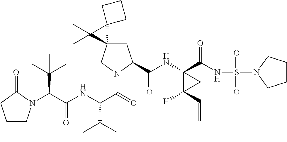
C1C2(CN(C(=O)C(NC(C(C(C)(C)C)N3CCCC3=O)=O)C(C)(C)C)C1C(NC1(C(NS(N3CCCC3)(=O)=O)=O)C([H])(C=C)C1)=O)C1(C2(C)C)CCC1
